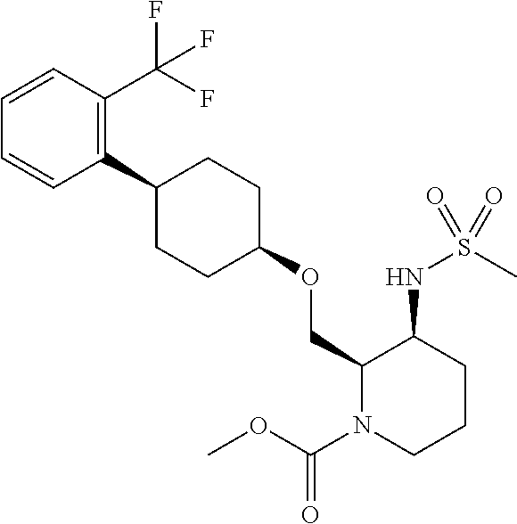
C1=CC(C(F)(F)F)=C(C2CCC(OCC3N(C(OC)=O)CCCC3NS(C)(=O)=O)CC2)C=C1
